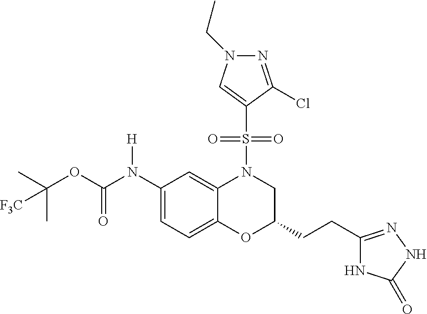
C1(N(C(OC(C)(C)[F3C])=O)[H])=CC=C2C(=C1)N(S(C1=CN(CC)N=C1Cl)(=O)=O)CC(CCC1=NNC(=O)N1)O2
